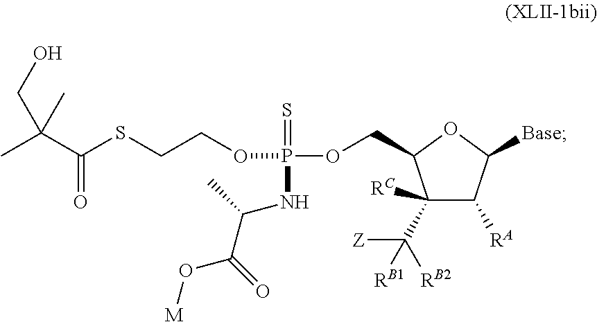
C(C(SCCOP(OCC1C(C([RB2])([Z])[RB1])([RC])C([RA])C([Base])O1)(=S)NC(C(=O)O[M])C)=O)(C)(CO)C
